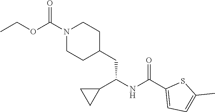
C1=C(C(NC(CC2CCN(C(OCC)=O)CC2)C2CC2)=O)SC(C)=C1
